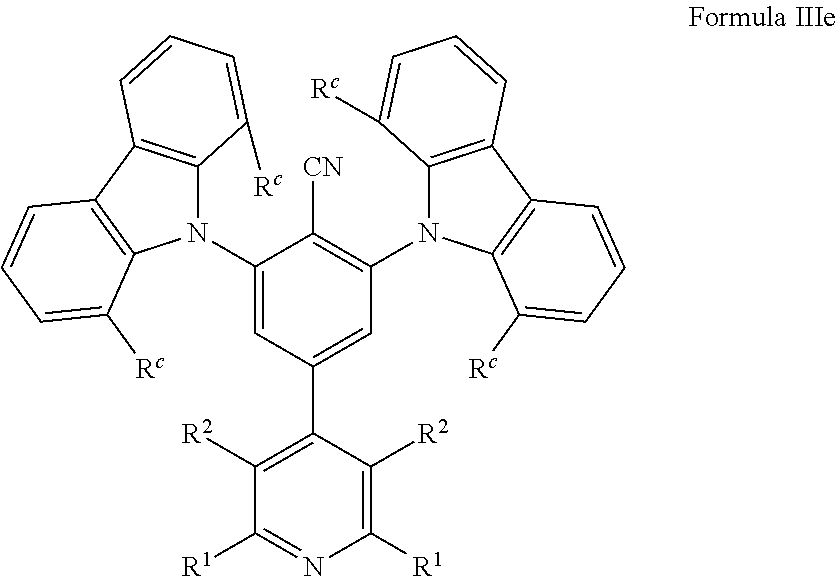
C1([R2])=C(C2=CC(N3C4=C(C5=C3C([Rc])=CC=C5)C=CC=C4[Rc])=C([CN])C(N3C4=C(C5=C3C([Rc])=CC=C5)C=CC=C4[Rc])=C2)C([R2])=C([R1])N=C1[R1]
